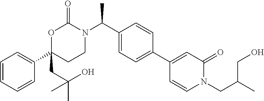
C1=CC=CC(C2(CC(C)(O)C)CCN(C(C3=CC=C(C4=CC(=O)N(CC(C)CO)C=C4)C=C3)C)C(=O)O2)=C1
